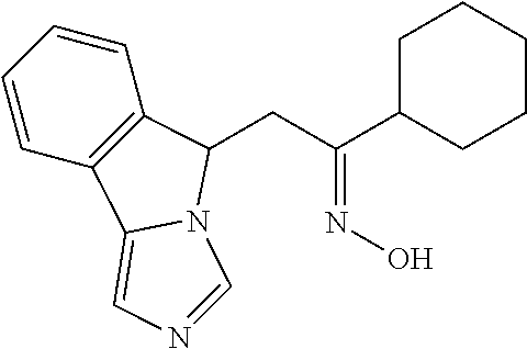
C1=CC2=C(C=C1)C(CC(C1CCCCC1)=NO)N1C2=CN=C1
